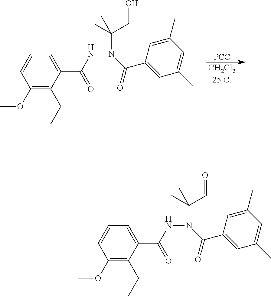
[CH2Cl225 C].C(CO)(C)(C)N(C(C1=CC(C)=CC(C)=C1)=O)NC(C1=CC=CC(OC)=C1CC)=O.[PCC].C(C=O)(C)(C)N(C(C1=CC(C)=CC(C)=C1)=O)NC(C1=CC=CC(OC)=C1CC)=O
